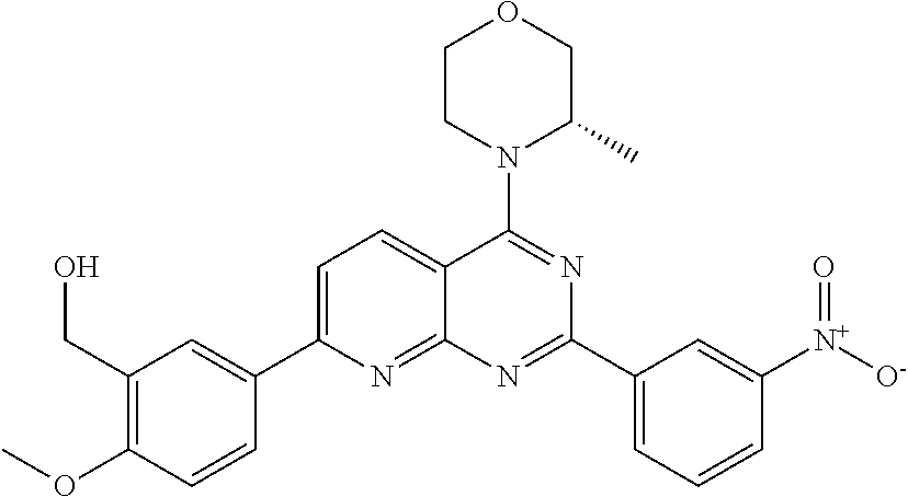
C1=C(C2=CC(CO)=C(OC)C=C2)N=C2C(=C1)C(N1C(C)COCC1)=NC(C1=CC=CC([N+](=O)[O-])=C1)=N2
